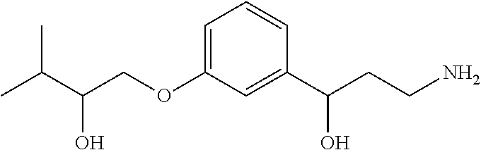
CC(C(O)COC1=CC=CC(C(CCN)O)=C1)C
